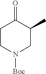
C1CN([Boc])CC(C)C1=O
